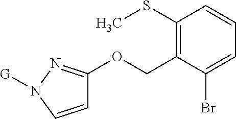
C1=CN([G])N=C1OCC1=C(SC)C=CC=C1Br
